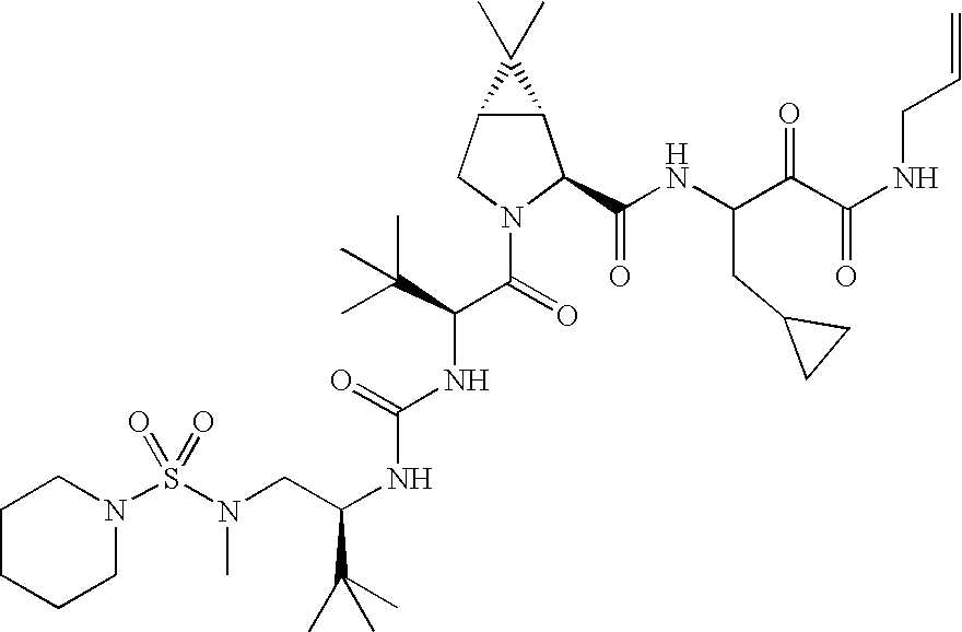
N(C(NC(C(=O)N1C(C(NC(C(C(NCC=C)=O)=O)CC2CC2)=O)C2C(C1)C2(C)C)C(C)(C)C)=O)C(CN(S(N1CCCCC1)(=O)=O)C)C(C)(C)C
